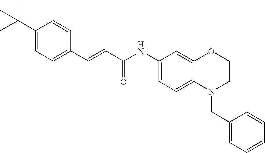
C(=CC(=O)NC1=CC=C2C(=C1)OCCN2CC1=CC=CC=C1)C1=CC=C(C(C)(C)C)C=C1
